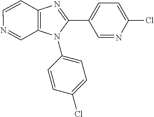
C1=CC2=C(C=N1)N(C1=CC=C(Cl)C=C1)C(C1=CC=C(Cl)N=C1)=N2
